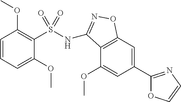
N(S(C1=C(OC)C=CC=C1OC)(=O)=O)C1=NOC2=C1C(OC)=CC(C1=NC=CO1)=C2
